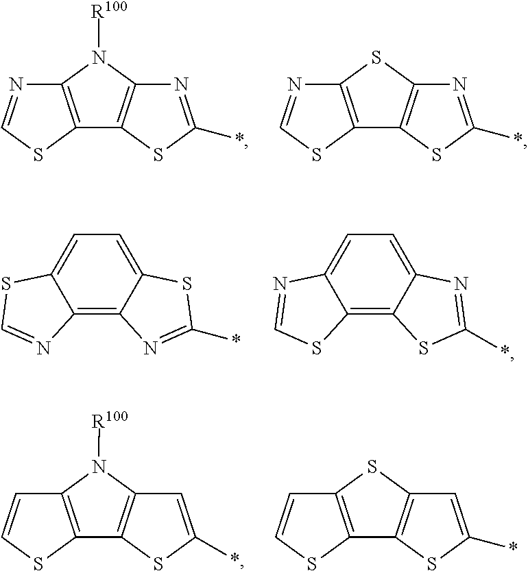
C1(*)=NC2=C(S1)C1=C(N=CS1)N2[R100].C1(*)=NC2=C(S1)C1=C(N=CS1)S2.S1C(*)=NC2=C3C(=CC=C12)SC=N3.N1=C(*)SC2=C3C(=CC=C12)N=CS3.C1=C(*)SC2=C1N([R100])C1=C2SC=C1.C1=C(*)SC2=C1SC1=C2SC=C1
